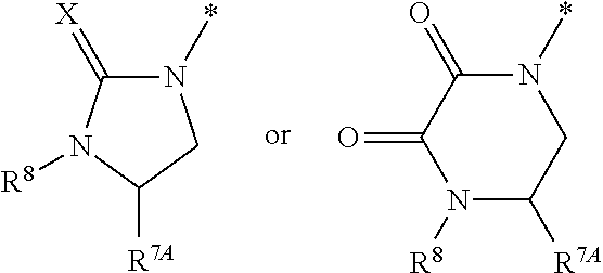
N1(*)C(=[X])N([R8])C([R7A])C1.N1([R8])C([R7A])CN(*)C(=O)C1=O
